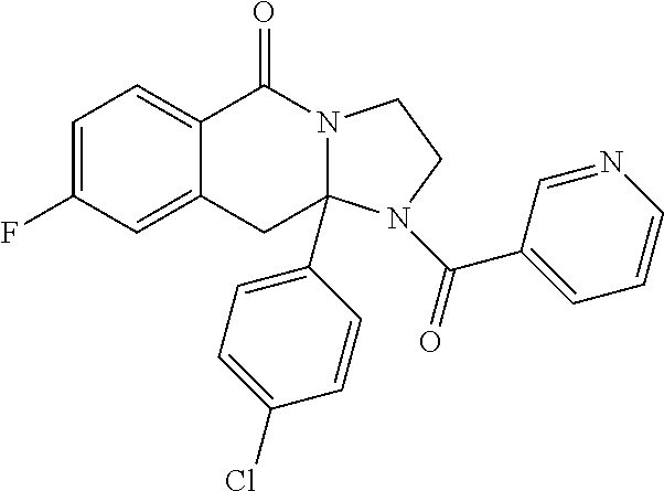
C1=C(F)C=C2C(=C1)C(=O)N1CCN(C(C3=CC=CN=C3)=O)C1(C1=CC=C(Cl)C=C1)C2
